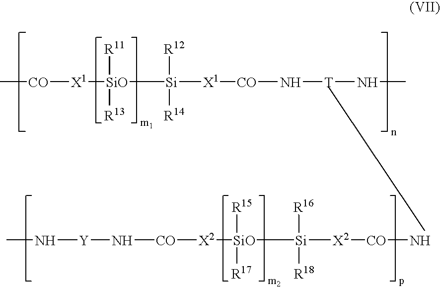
C[CO][X1][SiO]([R11])([R13])[Si]([X1][CO]N[T]NC)([R12])[R14].CN[Y]N[CO][X2][SiO]([Si]([X2][CO]N)([R16])[R18])([R17])[R15]
